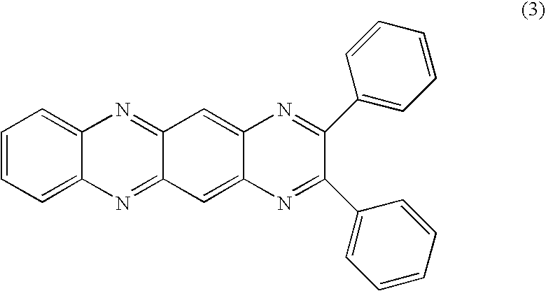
C1=CC=C2C(=C1)N=C1C(=N2)C=C2C(=C1)N=C(C1=CC=CC=C1)C(C1=CC=CC=C1)=N2
